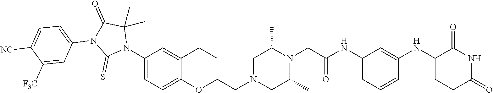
C1(N2C(C)(C)C(=O)N(C3=CC=C([NC])C([F3C])=C3)C2=S)=CC=C(OCCN2CC(C)N(CC(=O)NC3=CC=CC(NC4CCC(=O)NC4=O)=C3)C(C)C2)C(CC)=C1
